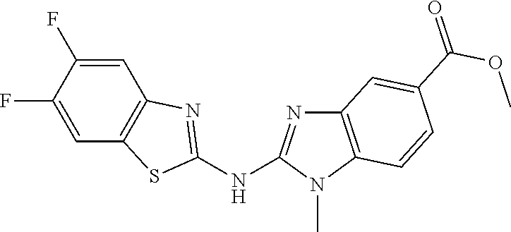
C1(F)=CC2=C(C=C1F)N=C(NC1=NC3=C(N1C)C=CC(C(OC)=O)=C3)S2
